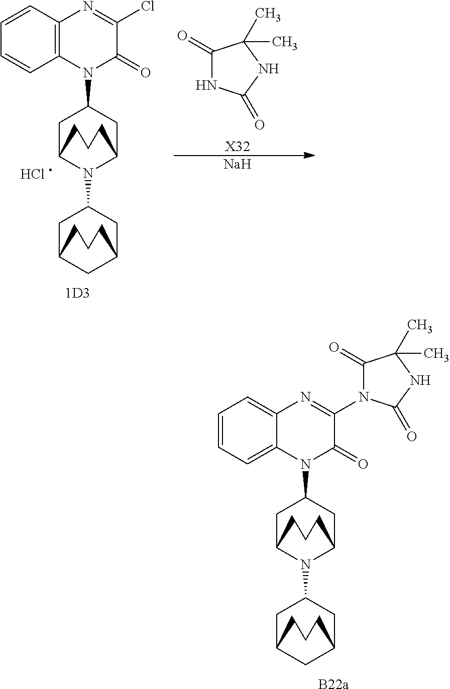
[B22a].C1=C2C(=CC=C1)N=C(N1C(=O)C(C)(C)NC1=O)C(=O)N2C1CC2N(C3CC4CC(C3)CCC4)C(C1)CCC2.C1=CC=CC2=C1N(C1CC3N(C4CC5CC(C4)CCC5)C(C1)CCC3)C(=O)C(Cl)=N2.[1D3].C1(=O)NC(=O)NC1(C)C.[X32].[Na]
